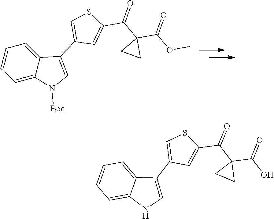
C1=C(C2=CN([Boc])C3=CC=CC=C23)C=C(C(C2(C(OC)=O)CC2)=O)S1.C1=C(C2=CNC3=CC=CC=C23)C=C(C(C2(C(O)=O)CC2)=O)S1
